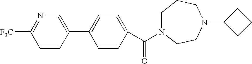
C1(C(=O)N2CCCN(C3CCC3)CC2)=CC=C(C2=CN=C([F3C])C=C2)C=C1
